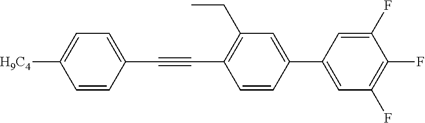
[H9C4]C1=CC=C(C#CC2=C(CC)C=C(C3=CC(F)=C(F)C(F)=C3)C=C2)C=C1
